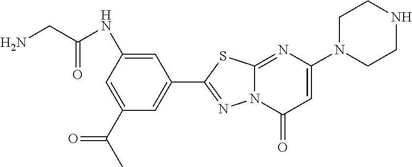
C1=C(NC(CN)=O)C=C(C(C)=O)C=C1C1=NN2C(=NC(N3CCNCC3)=CC2=O)S1
